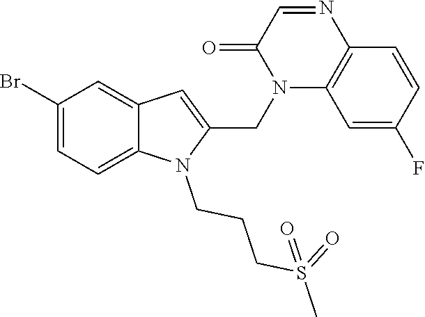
C1(Br)=CC=C2C(=C1)C=C(CN1C3=C(N=CC1=O)C=CC(F)=C3)N2CCCS(=O)(C)=O
